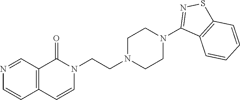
C1=CC2=C(C=N1)C(=O)N(CCN1CCN(C3=NSC4=C3C=CC=C4)CC1)C=C2
